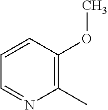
C1=NC(C)=C(OC)C=C1
